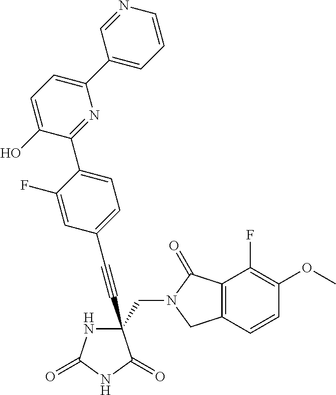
C(#CC1(CN2C(=O)C3=C(C2)C=CC(OC)=C3F)NC(=O)NC1=O)C1=CC=C(C2=NC(C3=CC=CN=C3)=CC=C2O)C(F)=C1
